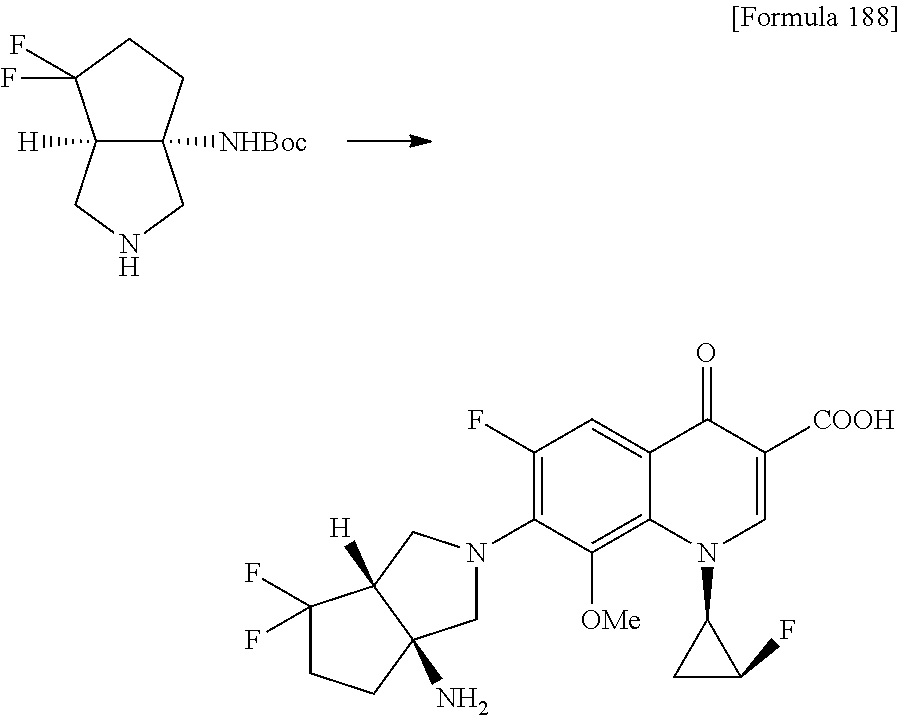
C12([H])C([NHBoc])(CCC1(F)F)CNC2.C1N(C2=C(F)C=C3C(=C2[OMe])N(C2CC2F)C=C([COOH])C3=O)CC2([H])C1(N)CCC2(F)F
